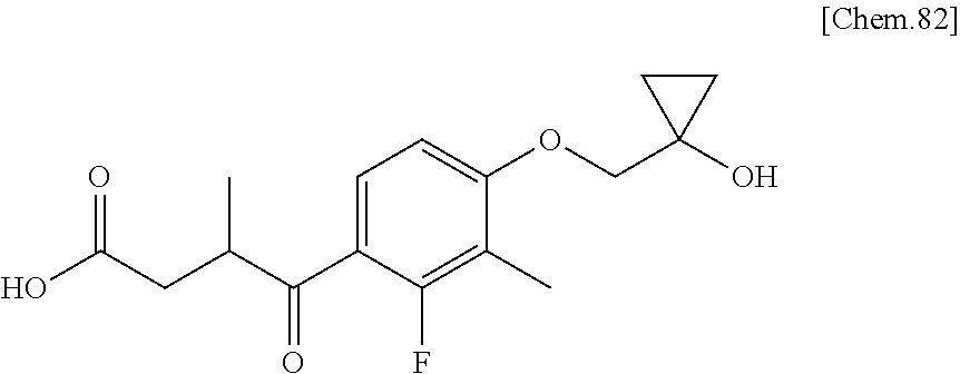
C1(C(C(CC(O)=O)C)=O)=CC=C(OCC2(O)CC2)C(C)=C1F
